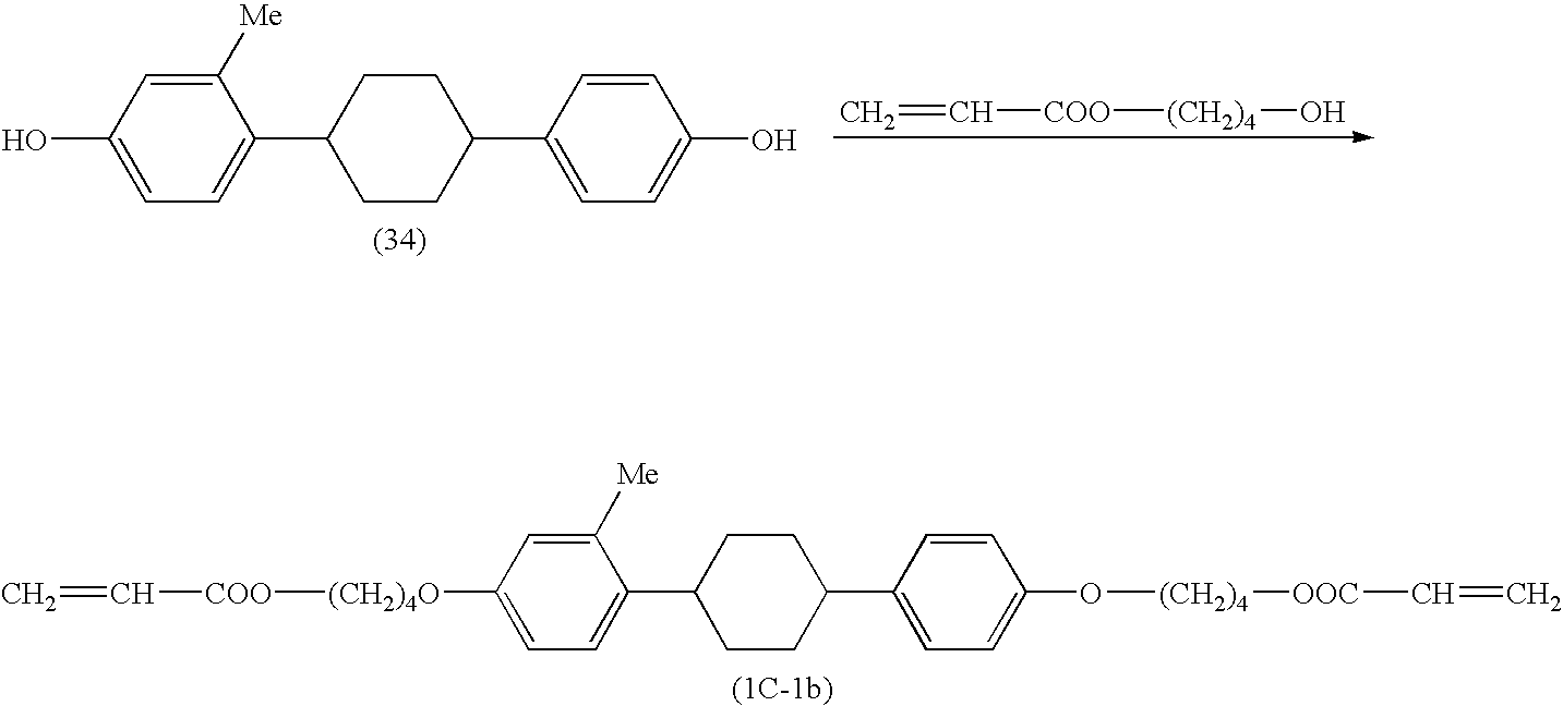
C=C[COO][(CH2)4]O.C1=C(O)C=C([Me])C(C2CCC(C3=CC=C(O)C=C3)CC2)=C1.C1=C([(CH2)4O][COO]C=C)C=C([Me])C(C2CCC(C3=CC=C(O[(CH2)4][OOC]C=C)C=C3)CC2)=C1
